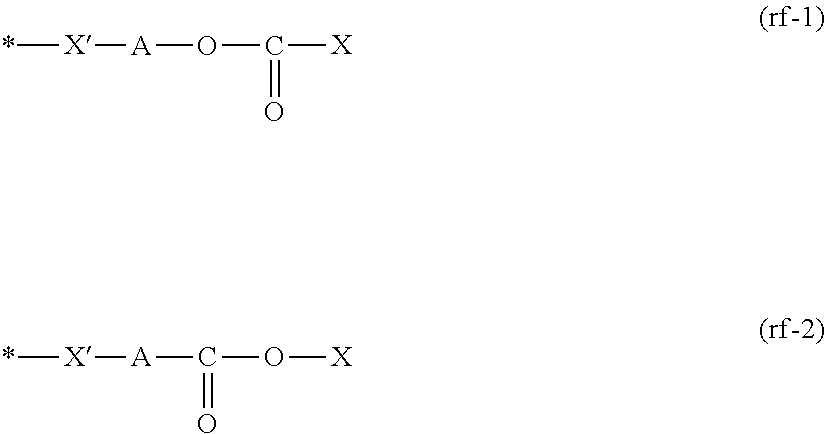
*[X][A]OC([X])=O.*[X][A]C(O[X])=O
